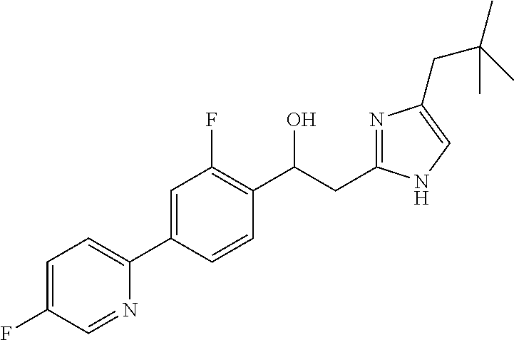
C1=C(C2=CC=C(F)C=N2)C=CC(C(CC2=NC(CC(C)(C)C)=CN2)O)=C1F
